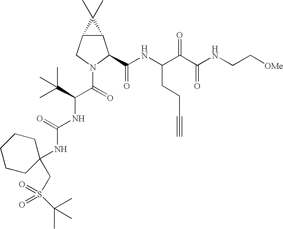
C12C(CN(C(C(NC(=O)NC3(CS(=O)(=O)C(C)(C)C)CCCCC3)C(C)(C)C)=O)C1C(NC(C(C(NCC[OMe])=O)=O)CCC#C)=O)C2(C)C
